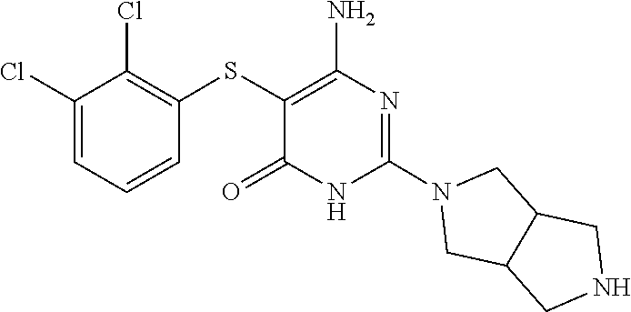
N1(C2=NC(N)=C(SC3=C(Cl)C(Cl)=CC=C3)C(=O)N2)CC2C(C1)CNC2
